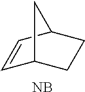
C1=CC2CCC1C2.[NB]
